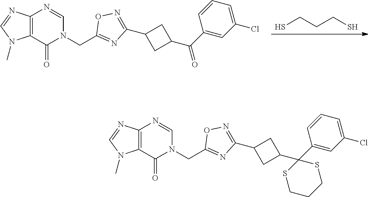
SCCCS.C1(C(C2CC(C3=NOC(CN4C(=O)C5=C(N=CN5C)N=C4)=N3)C2)=O)=CC(Cl)=CC=C1.C1(C2(C3CC(C4=NOC(CN5C(=O)C6=C(N=CN6C)N=C5)=N4)C3)SCCCS2)=CC(Cl)=CC=C1
